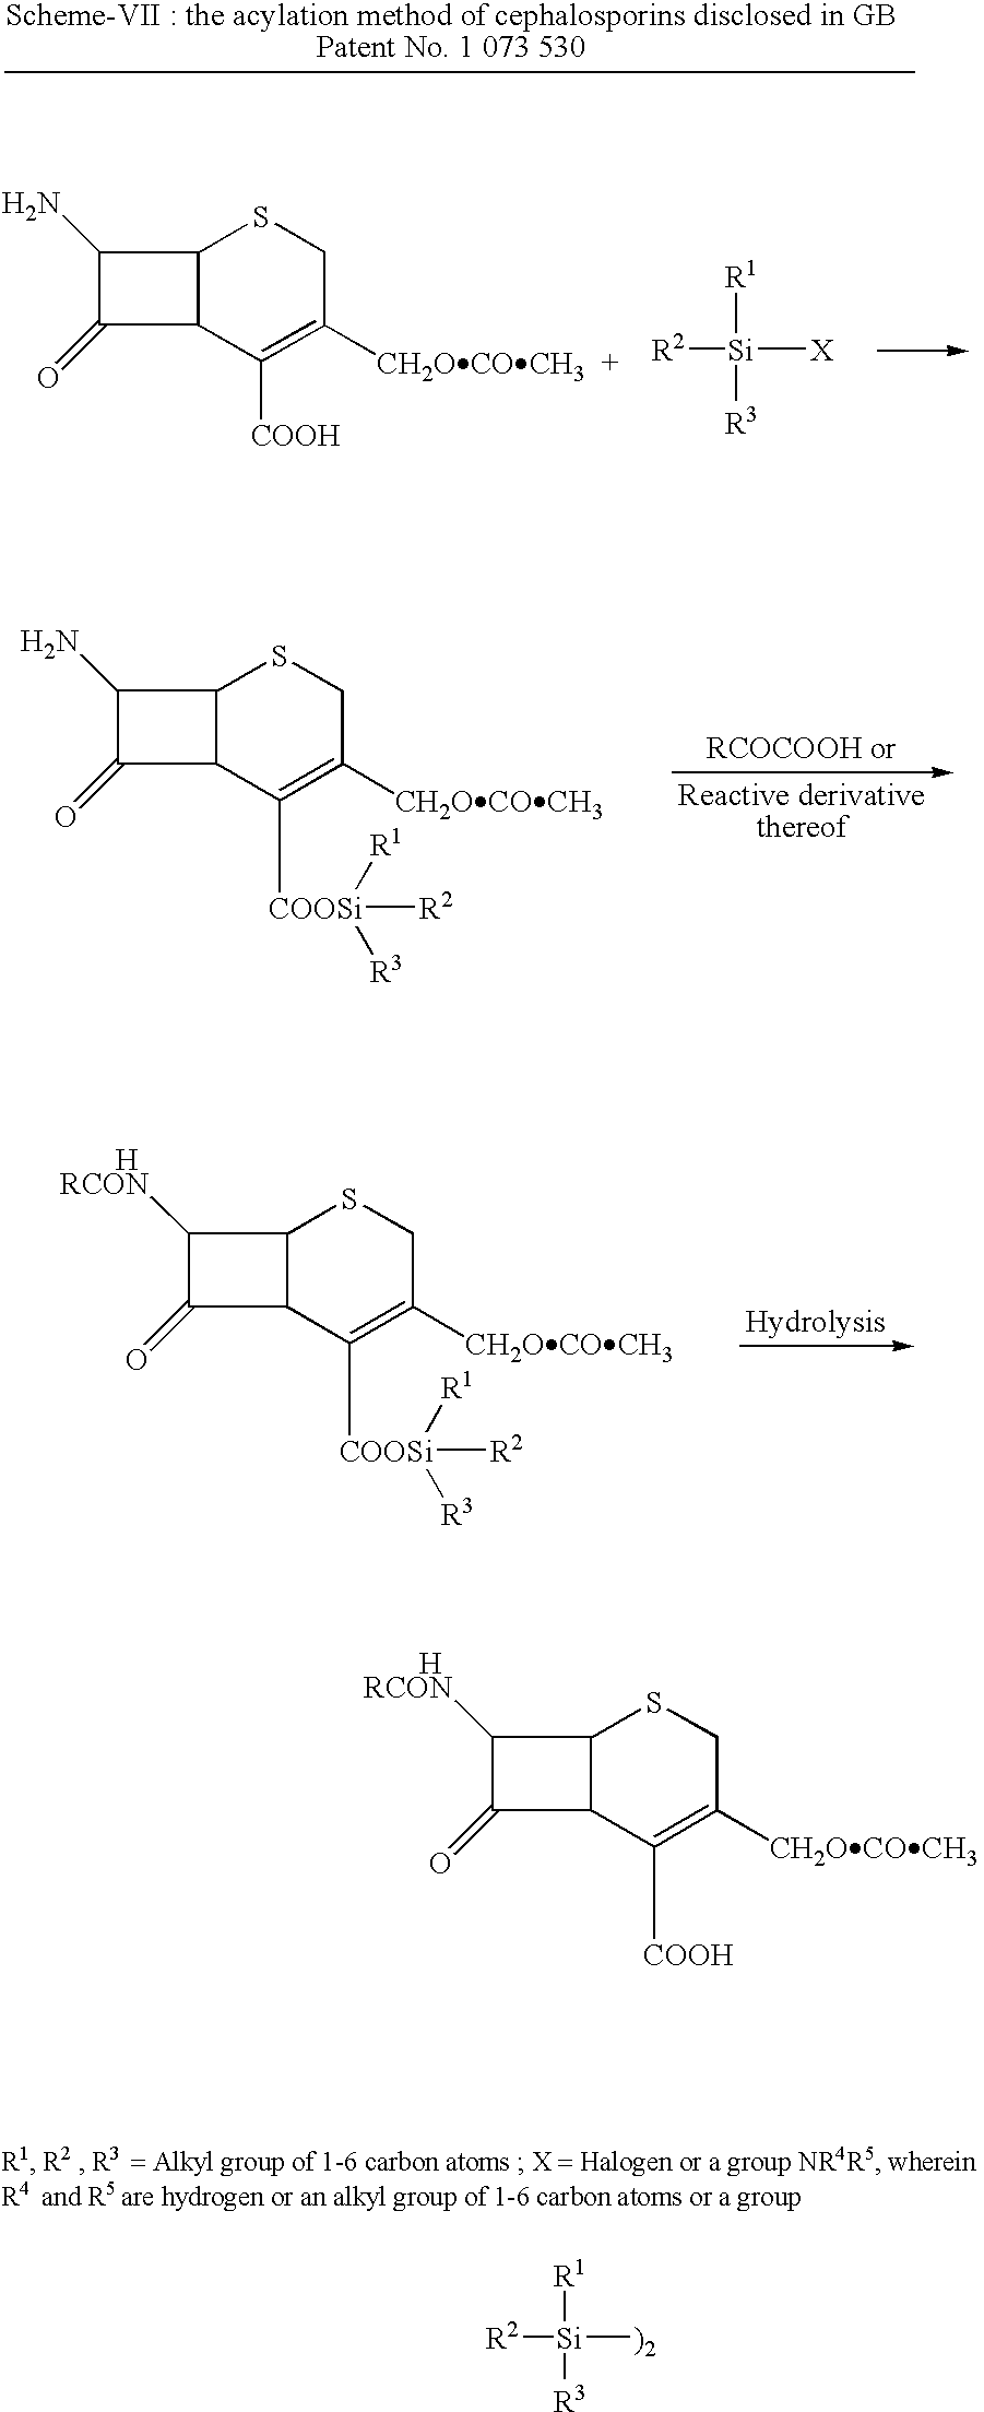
C12C(C([COOSi]([R2])([R3])[R1])=C([CH2OCOCH3])CS1)C(=O)C2N.C12C(C([COOSi]([R2])([R3])[R1])=C([CH2OCOCH3])CS1)C(=O)C2[       HRCON].[R1][Si]([R3])([)2])[R2].C12C(C([COOH])=C([CH2OCOCH3])CS1)C(=O)C2N.[R1][Si]([X])([R2])[R3].C12C(C([COOH])=C([CH2OCOCH3])CS1)C(=O)C2[       HRCON]
